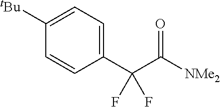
[NMe2]C(C(C1=CC=C([tBu])C=C1)(F)F)=O
